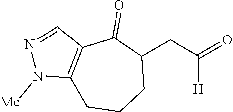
O=C(CC1C(=O)C2=C(CCC1)N([Me])N=C2)[H]
